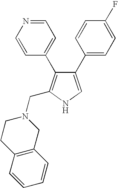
C1(C2=CC=C(F)C=C2)=CNC(CN2CCC3=C(C2)C=CC=C3)=C1C1=CC=NC=C1
